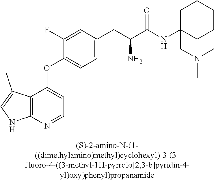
C1(F)=CC(CC(C(NC2(CN(C)C)CCCCC2)=O)N)=CC=C1OC1=CC=NC2=C1C(C)=CN2
